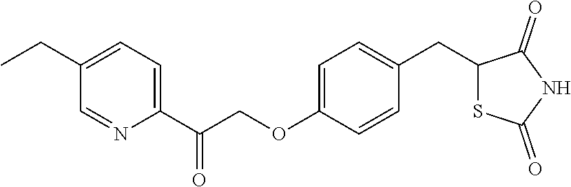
C1(C(COC2=CC=C(CC3SC(=O)NC3=O)C=C2)=O)=CC=C(CC)C=N1
